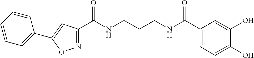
C1(C(NCCCNC(C2=CC=C(O)C(O)=C2)=O)=O)=NOC(C2=CC=CC=C2)=C1
